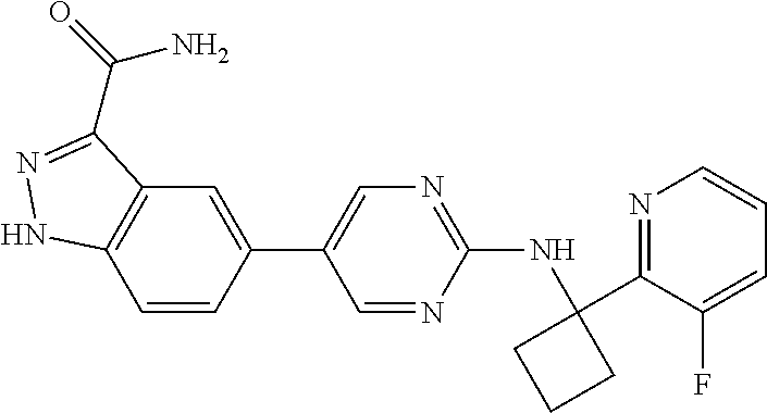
C1(C2=CN=C(NC3(C4=NC=CC=C4F)CCC3)N=C2)=CC2=C(C=C1)NN=C2C(=O)N
